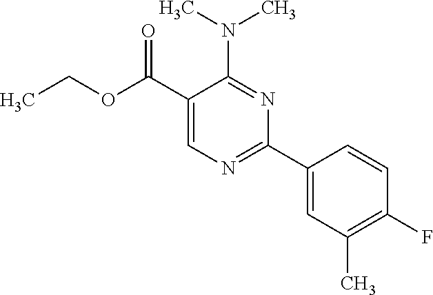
CCOC(C1=CN=C(C2=CC(C)=C(F)C=C2)N=C1N(C)C)=O
